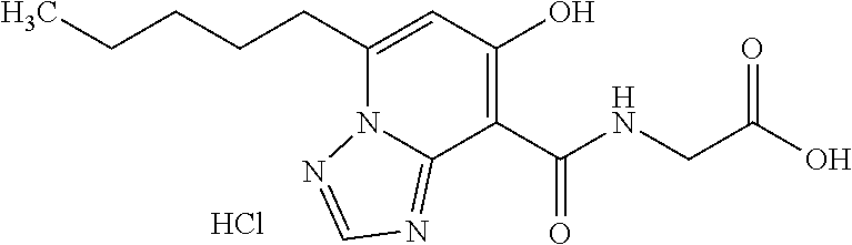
Cl.C(C1=CC(O)=C(C(NCC(O)=O)=O)C2=NC=NN12)CCCC
